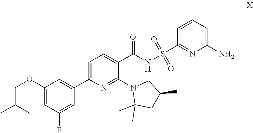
C1(OCC(C)C)=CC(F)=CC(C2=CC=C(C(NS(=O)(=O)C3=NC([NH2])=CC=C3)=O)C(N3C(C)(C)CC(C)C3)=N2)=C1
